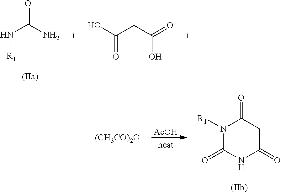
N(C(N)=O)[R1].OC(CC(=O)O)=O.[(CH3CO)2O].[AcOH].N1([R1])C(=O)NC(=O)CC1=O
